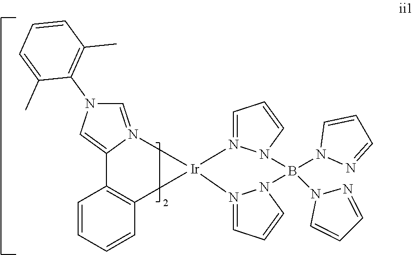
C1=CC=CC2=C1C1=CN(C3=C(C)C=CC=C3C)C=N1[Ir]21N2=CC=CN2B(N2N=CC=C2)(N2C=CC=N2)N2N1=CC=C2
